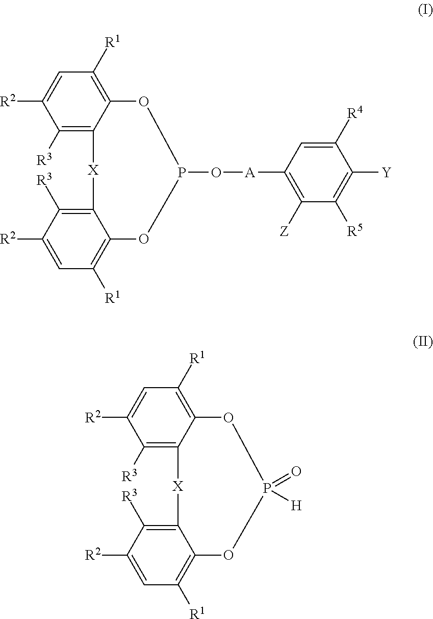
C1([R3])=C2C(=C([R1])C=C1[R2])OP(O[A]C1=C([Z])C([R5])=C([Y])C([R4])=C1)OC1=C([R1])C=C([R2])C([R3])=C1[X]2.C1([R3])=C2C(=C([R1])C=C1[R2])OP(=O)([H])OC1=C([R1])C=C([R2])C([R3])=C1[X]2
